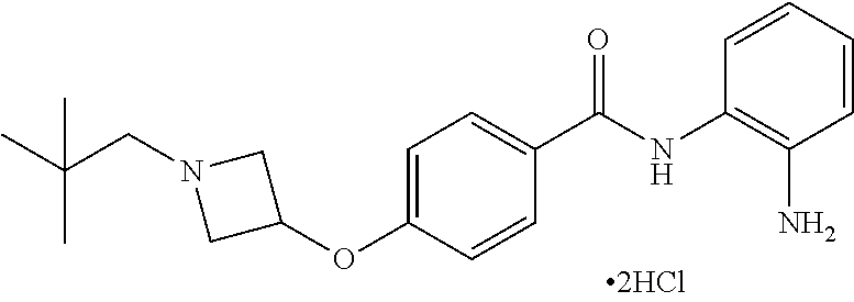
C1=CC=CC(N)=C1NC(C1=CC=C(OC2CN(CC(C)(C)C)C2)C=C1)=O
